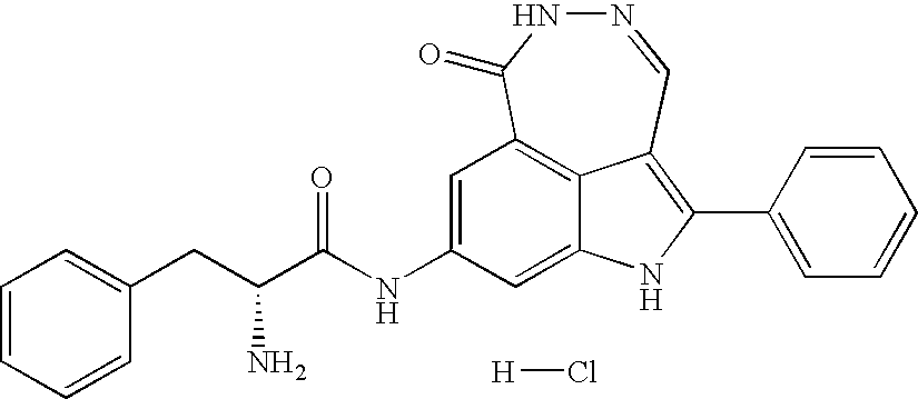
C12=CC(NC(C(CC3=CC=CC=C3)N)=O)=CC3=C1C(=C(C1=CC=CC=C1)N2)C=NNC3=O.[H]Cl
